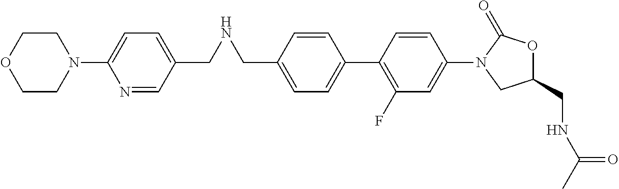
C1(CNCC2=CC=C(N3CCOCC3)N=C2)=CC=C(C2=C(F)C=C(N3C(=O)OC(CNC(C)=O)C3)C=C2)C=C1
